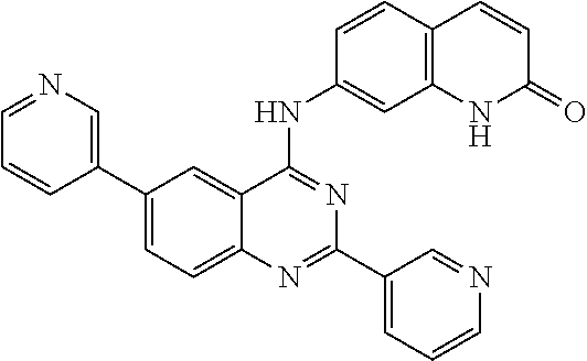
C1(C2=CN=CC=C2)=CC=C2C(=C1)C(NC1=CC3=C(C=C1)C=CC(=O)N3)=NC(C1=CC=CN=C1)=N2
